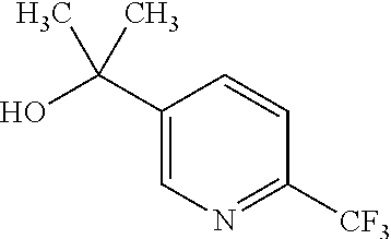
C1(C(O)(C)C)=CN=C([CF3])C=C1
